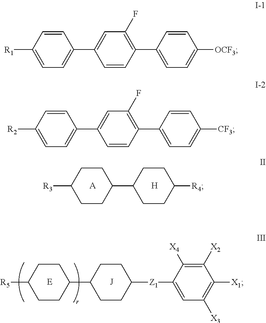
C1CC([R3])CCC1C1CCC([R4])CC1.[A].[H].C1CC([R5])CCC1C1CCC([Z1]C2=CC([X3])=C([X1])C([X2])=C2[X4])CC1.[E].[J].C1=CC([R1])=CC=C1C1=CC(F)=C(C2=CC=C([OCF3])C=C2)C=C1.C1=CC([R2])=CC=C1C1=CC(F)=C(C2=CC=C([CF3])C=C2)C=C1
